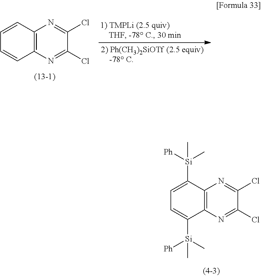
C1=CC2=C(C=C1)N=C(Cl)C(Cl)=N2.C1=C([Si](C)(C)[Ph])C2=C(C([Si](C)([Ph])C)=C1)N=C(Cl)C(Cl)=N2
